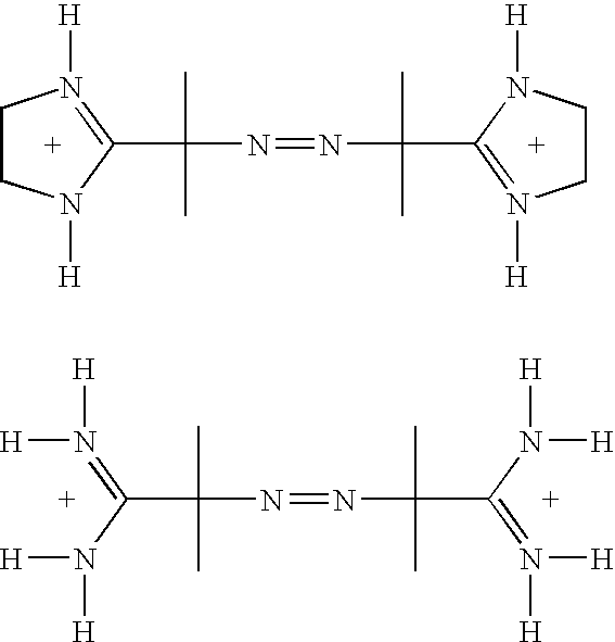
C1CN([H])C(C(C)(C)N=NC(C)(C)C2=N([H])CCN2[H])=N1[H].[H]N(=C(N([H])[H])C(C)(C)N=NC(C)(C)C(=N([H])[H])N([H])[H])[H]
